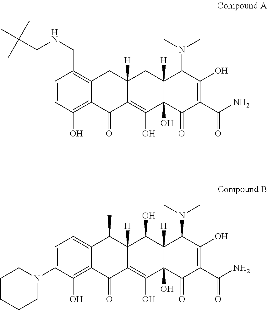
C1(=O)C2=C(O)C3(O)C(=O)C(C(=O)N)=C(O)C(N(C)C)C3([H])C(O)C2([H])C(C)C2=CC=C(N3CCCCC3)C(O)=C12.C1(=O)C2=C(O)C3(O)C(=O)C(C(=O)N)=C(O)C(N(C)C)C3([H])CC2([H])CC2=C(CNCC(C)(C)C)C=CC(O)=C12
